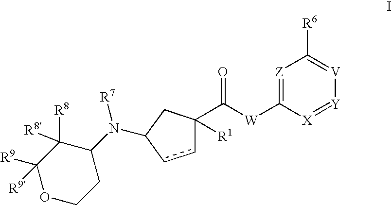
[Z]1=C([W]C(=O)C2([R1])ccC(N(C3C([R8])([R8])C([R9])([R9])OCC3)[R7])C2)[X]=[Y][V]=C1[R6]
